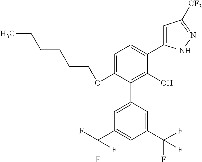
C1(OCCCCCC)=CC=C(C2=CC([CF3])=NN2)C(O)=C1C1=CC(C(F)(F)F)=CC(C(F)(F)F)=C1
